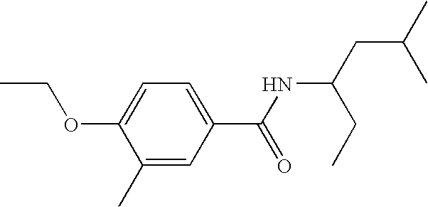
C1=C(OCC)C(C)=CC(C(NC(CC(C)C)CC)=O)=C1
